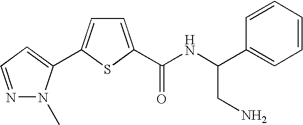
C1=C(C2=CC=NN2C)SC(C(NC(C2=CC=CC=C2)CN)=O)=C1
